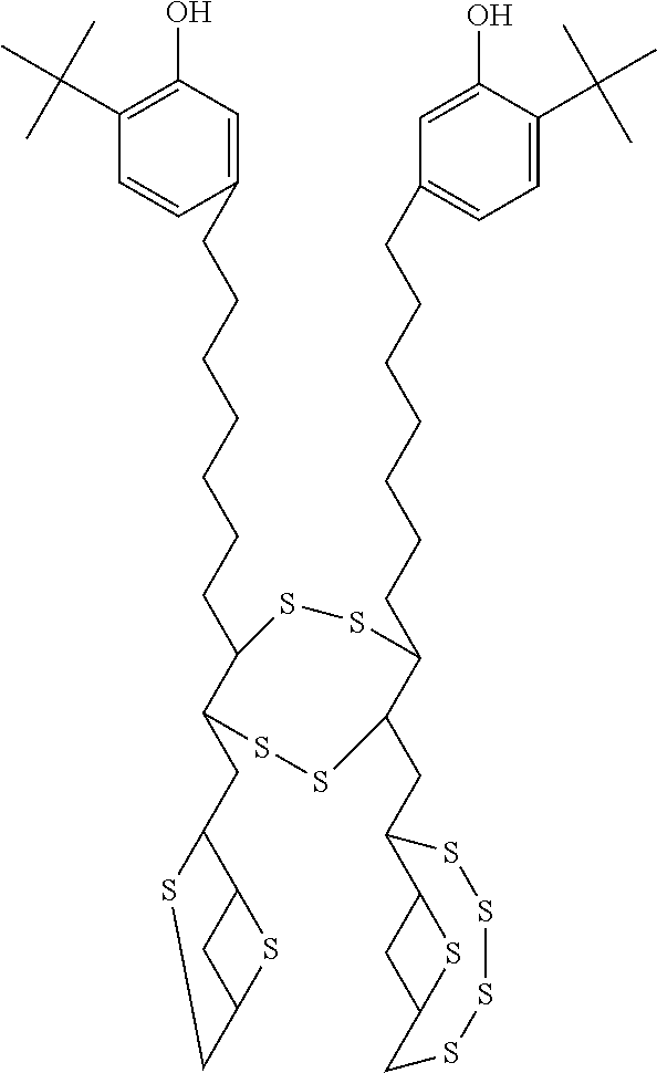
C1=CC(CCCCCCCC2C(CC3C4CC(CS3)S4)SSC(CC3C4CC(S4)CSSSS3)C(CCCCCCCC3=CC=C(C(C)(C)C)C(O)=C3)SS2)=CC(O)=C1C(C)(C)C
